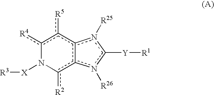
c1([R4])c([R5])c2c(c([R2])N1[X][R3])n([R26])c([Y][R1])n2[R25]
